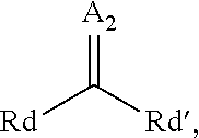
[Rd]C([Rd])=[A2]
